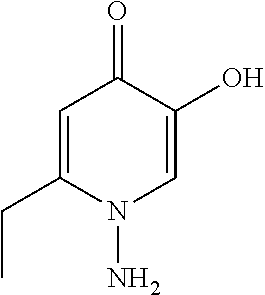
C1=C(CC)N(N)C=C(O)C1=O
